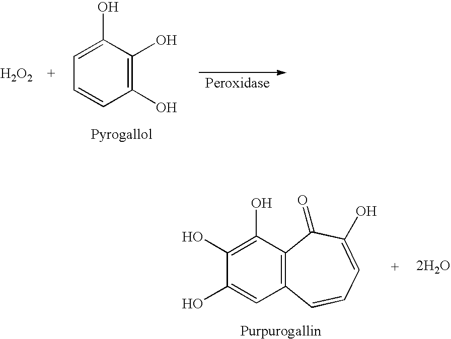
C1(O)=CC=CC(O)=C1O.[H2O2].C1(O)=C(O)C(O)=CC2=C1C(=O)C(O)=CC=C2.[2H2O]
